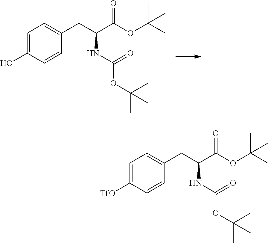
C1=C(O)C=CC(CC(C(OC(C)(C)C)=O)NC(OC(C)(C)C)=O)=C1.C1=C([TfO])C=CC(CC(C(OC(C)(C)C)=O)NC(OC(C)(C)C)=O)=C1
